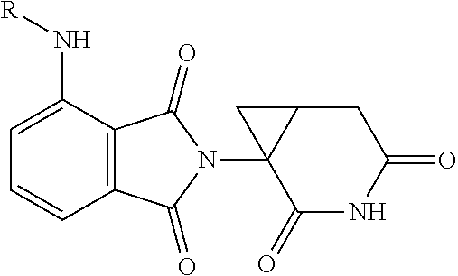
C12=C(C(N[R])=CC=C1)C(=O)N(C13C(=O)NC(=O)CC1C3)C2=O
